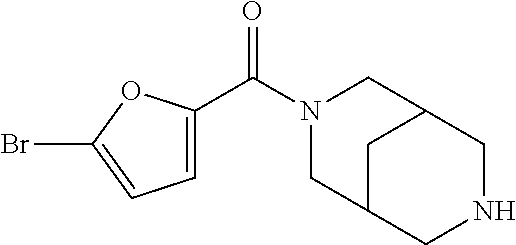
C1=C(C(N2CC3CC(C2)CNC3)=O)OC(Br)=C1
